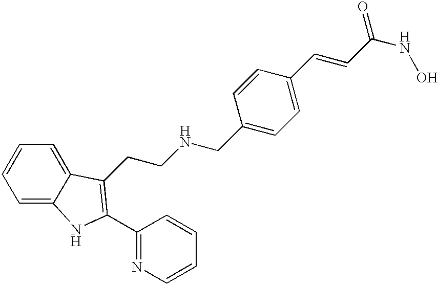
C(C1=CC=C(C=CC(NO)=O)C=C1)NCCC1=C(C2=NC=CC=C2)NC2=CC=CC=C21
